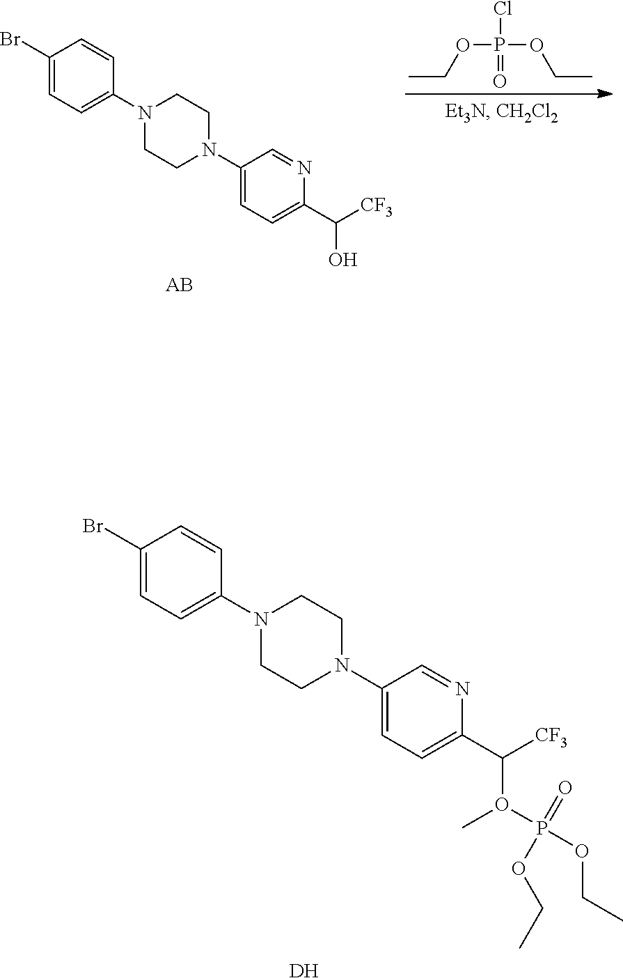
C1(Br)=CC=C(N2CCN(C3=CC=C(C(O)[CF3])N=C3)CC2)C=C1.O(P(OCC)(Cl)=O)CC.C1(Br)=CC=C(N2CCN(C3=CC=C(C(O(C)P(OCC)(=O)OCC)[CF3])N=C3)CC2)C=C1.[DH]
